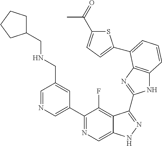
C1=NC=C(C2=NC=C3C(=C2F)C(C2=NC4=C(N2)C=CC=C4C2=CC=C(C(=O)C)S2)=NN3)C=C1CNCC1CCCC1
